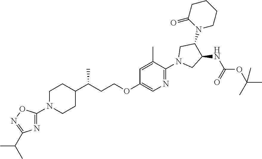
C1N(C2=NC(C(C)C)=NO2)CCC(C(CCOC2=CN=C(N3CC(NC(=O)OC(C)(C)C)C(N4CCCCC4=O)C3)C(C)=C2)C)C1
